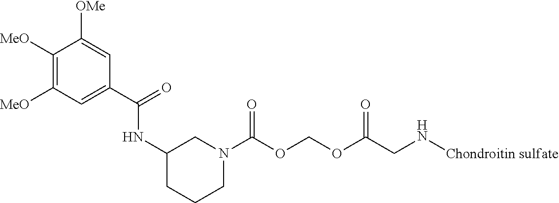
C1([MeO])=C([MeO])C=C(C(=O)NC2CCCN(C(OCOC(CN[Chondroitin sulfate])=O)=O)C2)C=C1[OMe]
